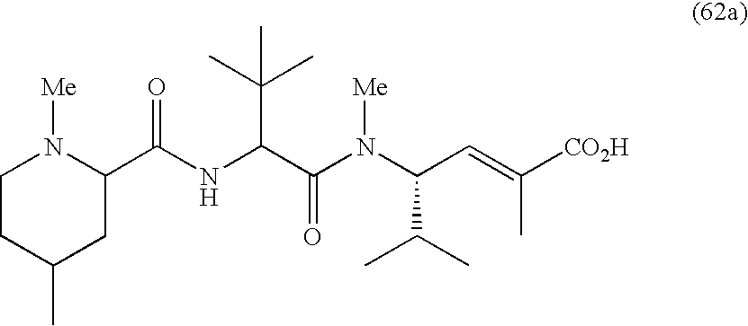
C1CC(C)CC(C(NC(C(N(C(C=C([CO2H])C)C(C)C)[Me])=O)C(C)(C)C)=O)N1[Me]
